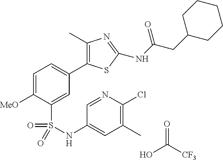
C1=C([MeO])C(S(=O)(=O)NC2=CC(C)=C(Cl)N=C2)=CC(C2=C(C)N=C(NC(CC3CCCCC3)=O)S2)=C1.OC(=O)[CF3]
